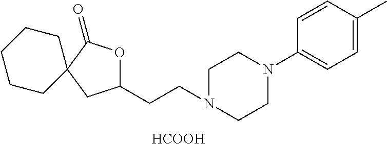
C1(CCN2CCN(C3=CC=C(C)C=C3)CC2)OC(=O)C2(C1)CCCCC2.[HCOOH]
